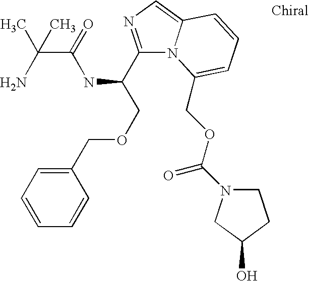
C1(C(NC(C(N)(C)C)=O)COCC2=CC=CC=C2)=NC=C2N1C(COC(=O)N1CCC(O)C1)=CC=C2
